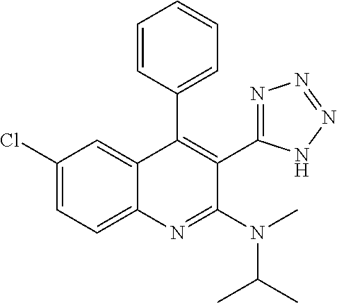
C1(Cl)=CC=C2C(=C1)C(C1=CC=CC=C1)=C(C1=NN=NN1)C(N(C)C(C)C)=N2
